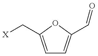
[X]CC1=CC=C(C=O)O1
